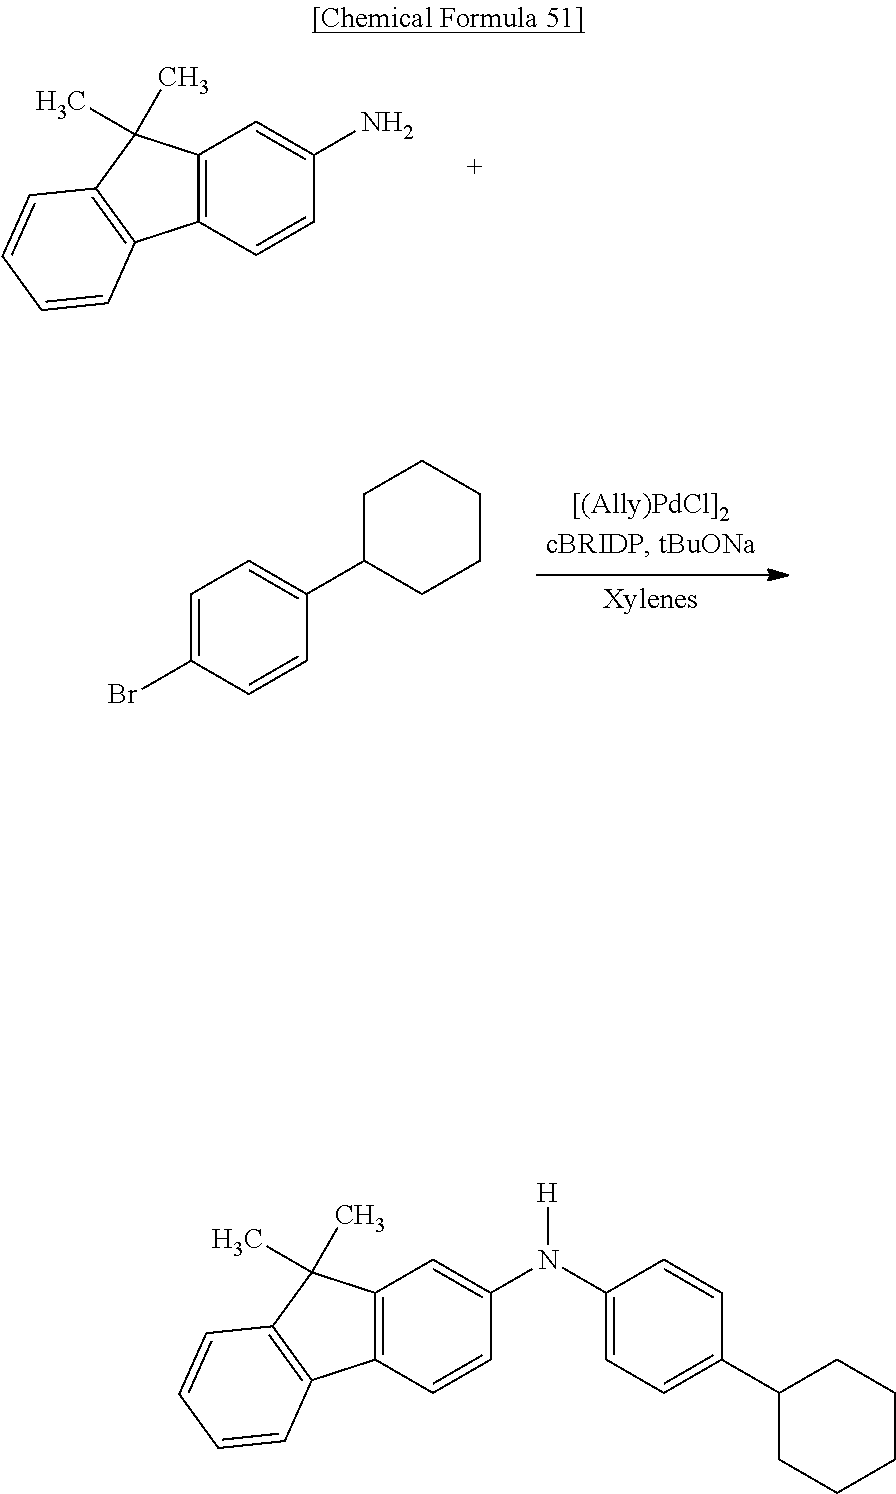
C12=C(C=CC(N(C3=CC=C(C4CCCCC4)C=C3)[H])=C1)C1=C(C2(C)C)C=CC=C1.C12=C(C=CC(N)=C1)C1=C(C2(C)C)C=CC=C1.BrC1=CC=C(C2CCCCC2)C=C1
